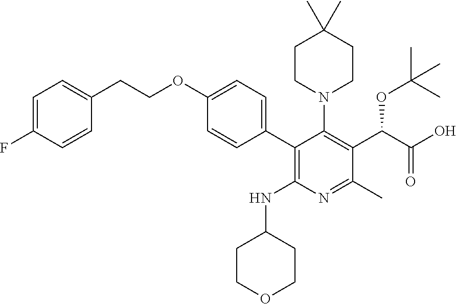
C1=C(F)C=CC(CCOC2=CC=C(C3=C(NC4CCOCC4)N=C(C)C(C(C(O)=O)OC(C)(C)C)=C3N3CCC(C)(C)CC3)C=C2)=C1
